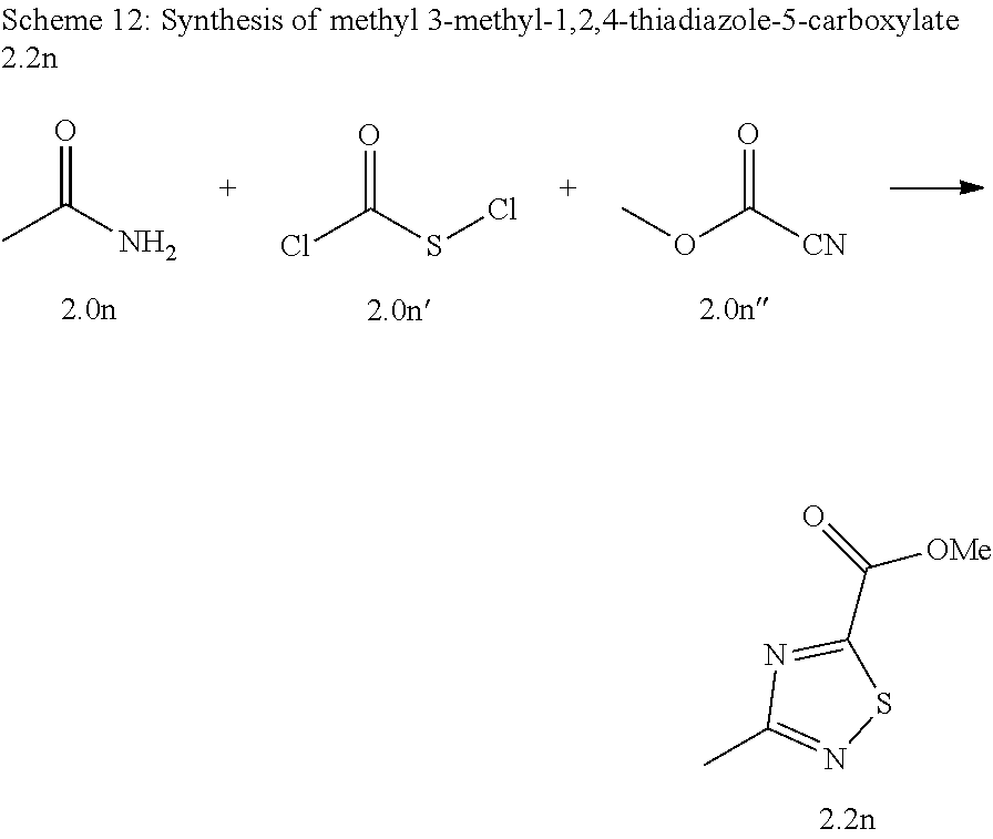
CC1=NSC(C(=O)[OMe])=N1.O=C(N)C.O=C([CN])OC.O=C(SCl)Cl
